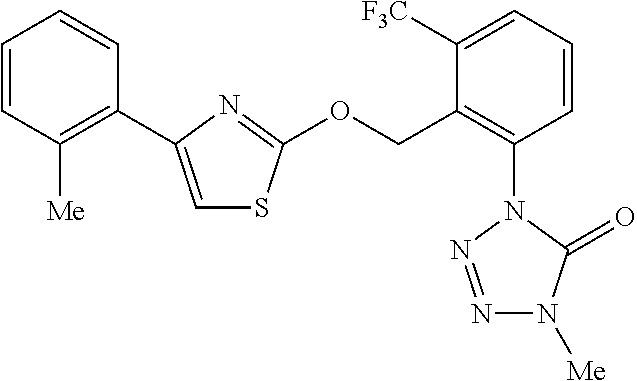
C1=CC([Me])=C(C2=CSC(OCC3=C(N4N=NN([Me])C4=O)C=CC=C3[F3C])=N2)C=C1
